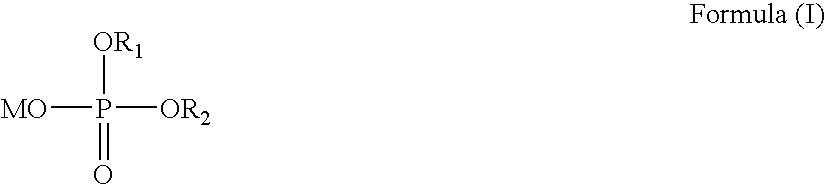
[MO]P([OR2])([OR1])=O
